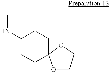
C1(NC)CCC2(CC1)OCCO2
